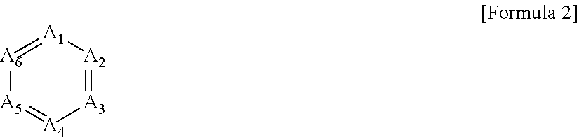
[A6]1=[A1][A2]=[A3][A4]=[A5]1
